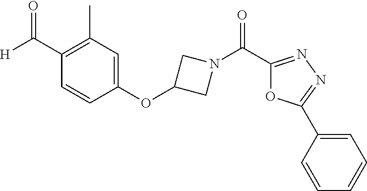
O=C(C1=C(C)C=C(OC2CN(C(C3=NN=C(C4=CC=CC=C4)O3)=O)C2)C=C1)[H]
